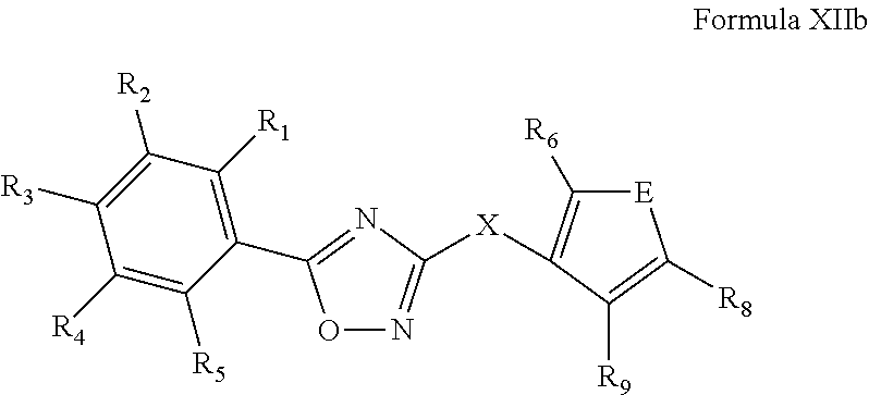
O1N=C([X]C2=C([R6])[E]C([R8])=C2[R9])N=C1C1=C([R1])C([R2])=C([R3])C([R4])=C1[R5]
